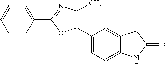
C1(C2=C(C)N=C(C3=CC=CC=C3)O2)=CC=C2C(=C1)CC(=O)N2
